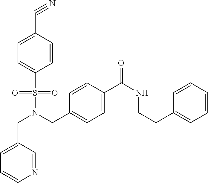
N1=CC(CN(S(C2=CC=C(C#N)C=C2)(=O)=O)CC2=CC=C(C(NCC(C3=CC=CC=C3)C)=O)C=C2)=CC=C1
